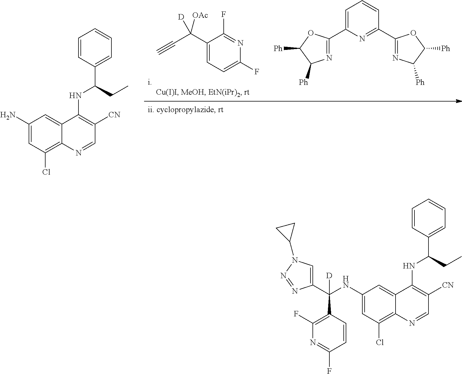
C1(N)=CC(Cl)=C2C(=C1)C(NC(C1=CC=CC=C1)CC)=C([CN])C=N2.C1(C(C#C)([OAc])[D])=CC=C(F)N=C1F.C1=C(C2=NC([Ph])C([Ph])O2)N=C(C2=NC([Ph])C([Ph])O2)C=C1.C1(NC(C2=CN(C3CC3)N=N2)(C2=C(F)N=C(F)C=C2)[D])=CC(Cl)=C2C(=C1)C(NC(C1=CC=CC=C1)CC)=C([CN])C=N2
